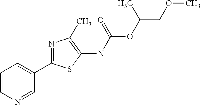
C1(C2=NC(C)=C(NC(=O)OC(COC)C)S2)=CC=CN=C1
